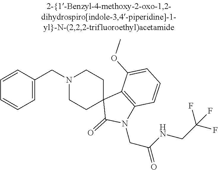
N1(CC2=CC=CC=C2)CCC2(CC1)C(=O)N(CC(NCC(F)(F)F)=O)C1=C2C(OC)=CC=C1
